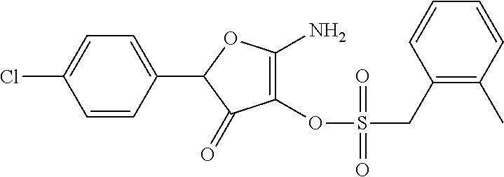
C1=CC(C2C(=O)C(OS(CC3=C(C)C=CC=C3)(=O)=O)=C(N)O2)=CC=C1Cl
